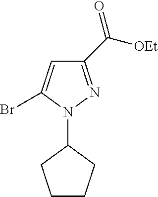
C1CCC(N2C(Br)=CC(C([OEt])=O)=N2)C1
